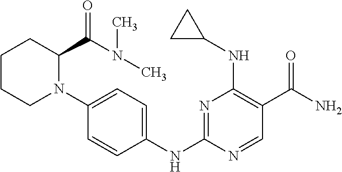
N1=C(NC2=CC=C(N3C(C(N(C)C)=O)CCCC3)C=C2)N=CC(C(N)=O)=C1NC1CC1
